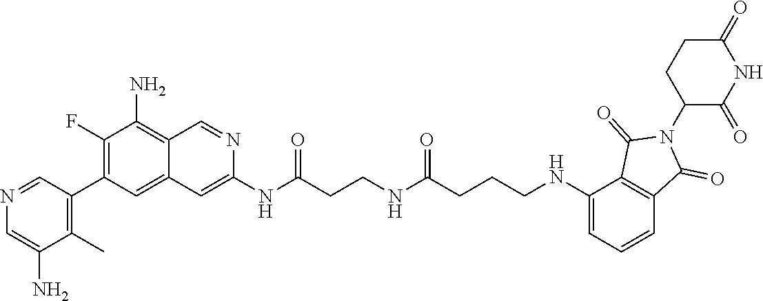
N(C(CCNC(CCCNC1=CC=CC2=C1C(=O)N(C1CCC(=O)NC1=O)C2=O)=O)=O)C1=CC2=CC(C3=C(C)C(N)=CN=C3)=C(F)C(N)=C2C=N1
